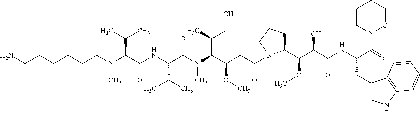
C(C(C(N(C(C(NC(C(N(CCCCCCN)C)C(C)C)=O)C(C)C)=O)C)C(C)CC)OC)C(=O)N1C(C(C(C(NC(C(=O)N2OCCCC2)CC2=CNC3=C2C=CC=C3)=O)C)OC)CCC1
